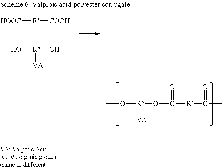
CO[R]([VA])OC(=O)[R]C(=O)C.[VA][R](O)O.[R]([HOOC])[COOH]
